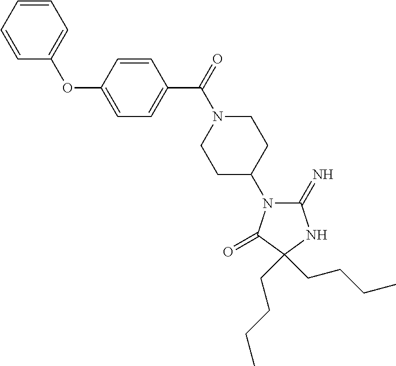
C1(C(=O)N2CCC(N3C(=N)NC(CCCC)(CCCC)C3=O)CC2)=CC=C(OC2=CC=CC=C2)C=C1
